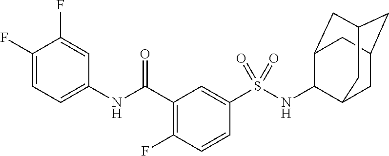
C1(F)=CC=C(NC(C2=C(F)C=CC(S(NC3C4CC5CC(CC3C5)C4)(=O)=O)=C2)=O)C=C1F
